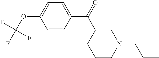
C1=CC(C(=O)C2CCCN(CCC)C2)=CC=C1OC(F)(F)F
